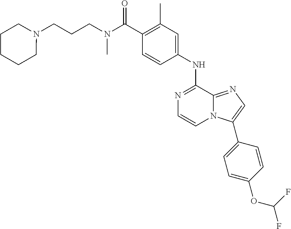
C1(C(=O)N(CCCN2CCCCC2)C)=C(C)C=C(NC2=NC=CN3C2=NC=C3C2=CC=C(OC(F)F)C=C2)C=C1
